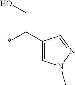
*C(CO)C1=CN(C)N=C1
